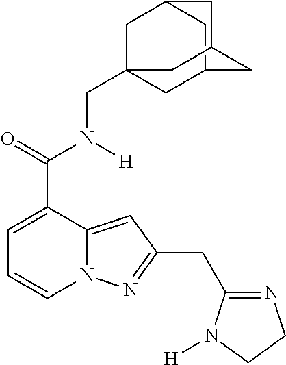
C1=C(C(=O)N([H])CC23CC4CC(C2)CC(C4)C3)C2=CC(CC3=NCCN3[H])=NN2C=C1
